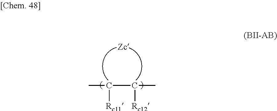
CC(C(C)[Rc12])[Rc11]
